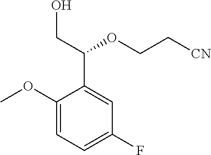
C1(OC)=CC=C(F)C=C1C(CO)OCC[CN]
